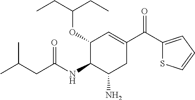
C1(OC(CC)CC)C(NC(CC(C)C)=O)C(N)CC(C(C2=CC=CS2)=O)=C1
